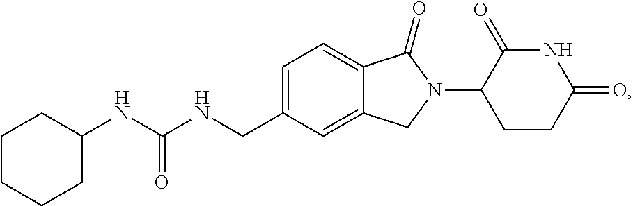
C1=C(CNC(NC2CCCCC2)=O)C=C2C(=C1)C(=O)N(C1CCC(=O)NC1=O)C2
